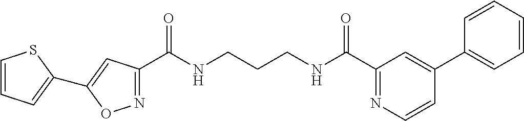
C1(C(NCCCNC(C2=NC=CC(C3=CC=CC=C3)=C2)=O)=O)=NOC(C2=CC=CS2)=C1
